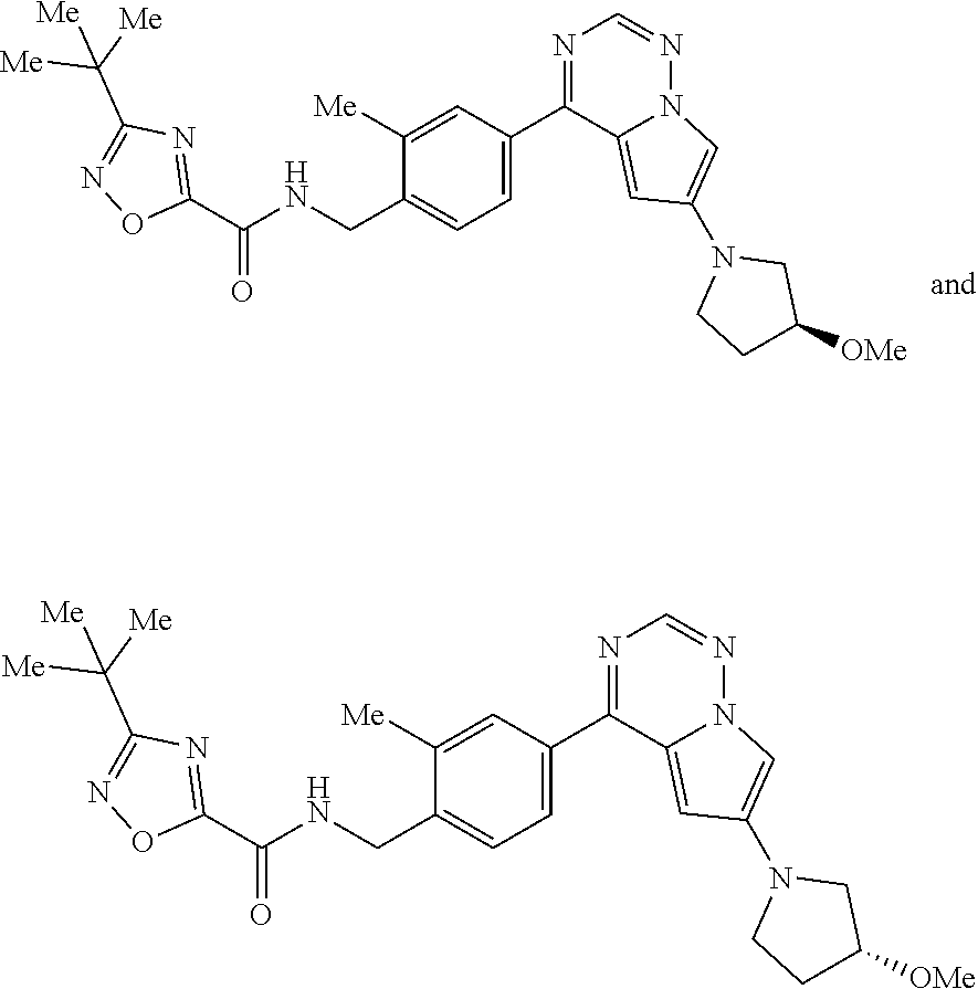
C1([Me])=CC(C2=NC=NN3C2=CC(N2CCC([OMe])C2)=C3)=CC=C1CNC(C1=NC(C([Me])([Me])[Me])=NO1)=O.C1([Me])=CC(C2=NC=NN3C2=CC(N2CCC([OMe])C2)=C3)=CC=C1CNC(C1=NC(C([Me])([Me])[Me])=NO1)=O
